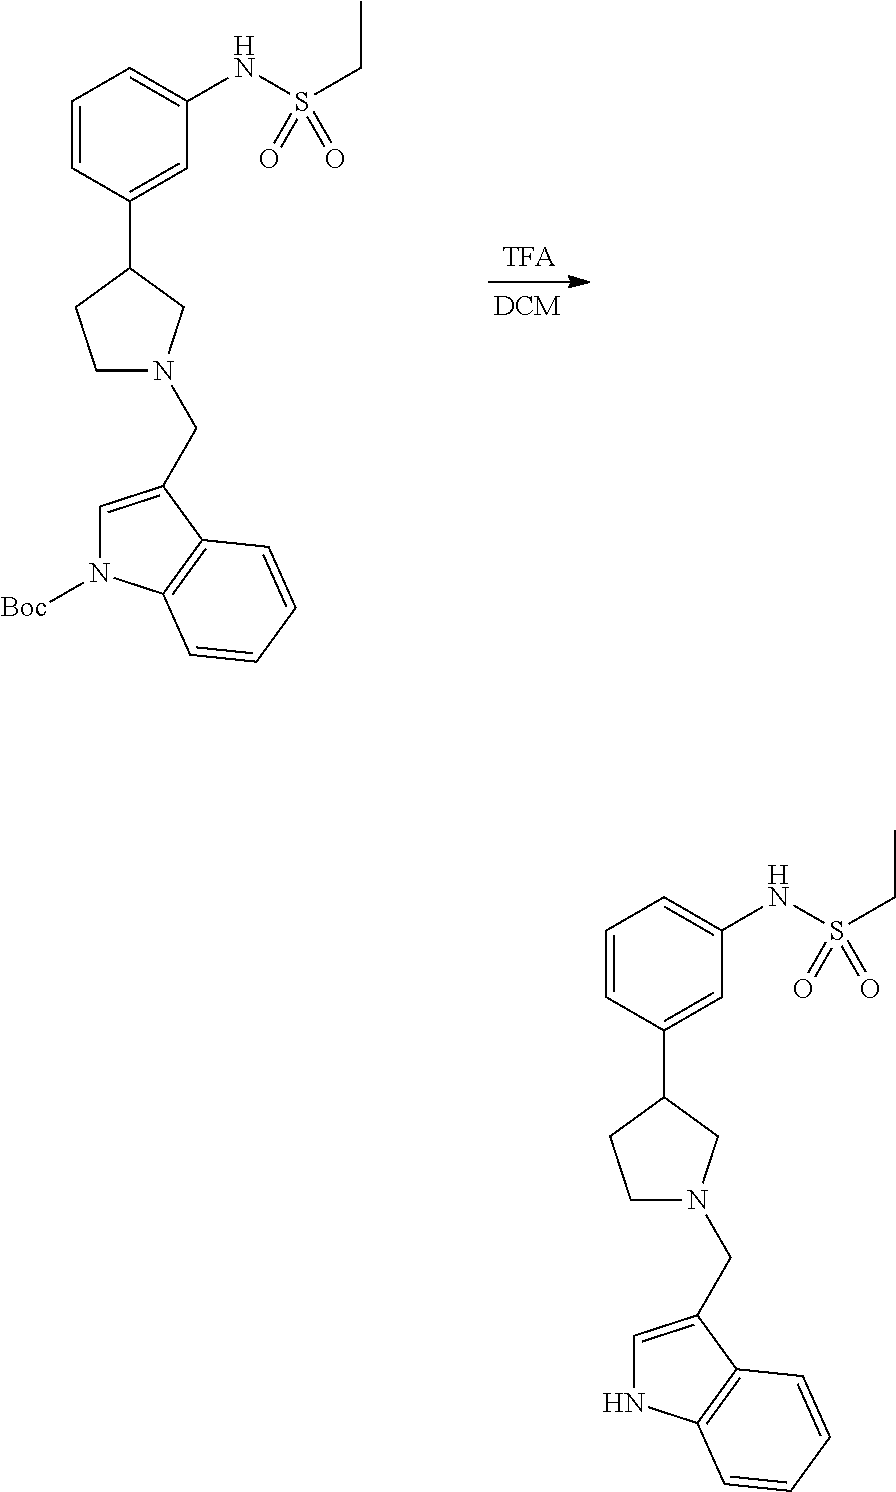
C1=CC(C2CCN(CC3=CN([Boc])C4=C3C=CC=C4)C2)=CC(NS(CC)(=O)=O)=C1.C1=CC(C2CCN(CC3=CNC4=C3C=CC=C4)C2)=CC(NS(=O)(CC)=O)=C1
